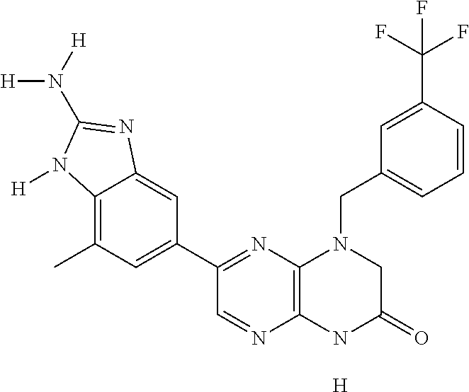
[H].C12=C(C)C=C(C3=NC4=C(N=C3)NC(=O)CN4CC3=CC=CC(C(F)(F)F)=C3)C=C1N=C(N([H])[H])N2[H]
